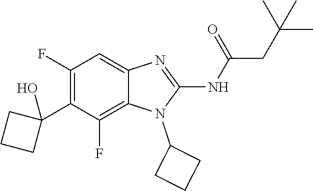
C1(F)=C(C2(O)CCC2)C(F)=C2C(=C1)N=C(NC(=O)CC(C)(C)C)N2C1CCC1
